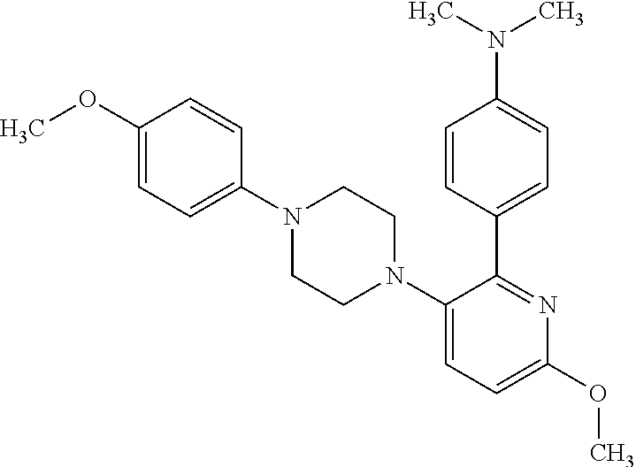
C1=CC(N2CCN(C3=CC=C(OC)N=C3C3=CC=C(N(C)C)C=C3)CC2)=CC=C1OC
